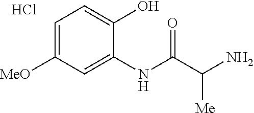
C1=C([MeO])C=C(NC(C(N)[Me])=O)C(O)=C1.Cl
